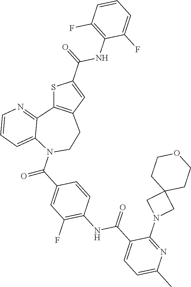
S1C2=C(C=C1C(NC1=C(F)C=CC=C1F)=O)CCN(C(=O)C1=CC(F)=C(NC(=O)C3=CC=C(C)N=C3N3CC4(C3)CCOCC4)C=C1)C1=CC=CN=C21
